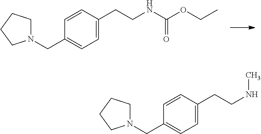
C1=C(CCNC(OCC)=O)C=CC(CN2CCCC2)=C1.C1=C(CCNC)C=CC(CN2CCCC2)=C1
